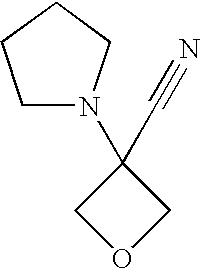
C1N(C2(C#N)COC2)CCC1
